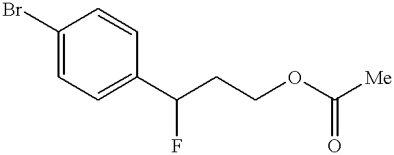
C1(Br)=CC=C(C(CCOC([Me])=O)F)C=C1
